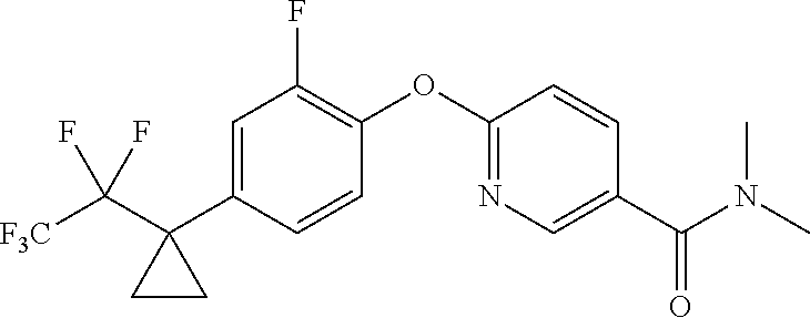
C1=C(C2(C([F3C])(F)F)CC2)C=CC(OC2=NC=C(C(N(C)C)=O)C=C2)=C1F
